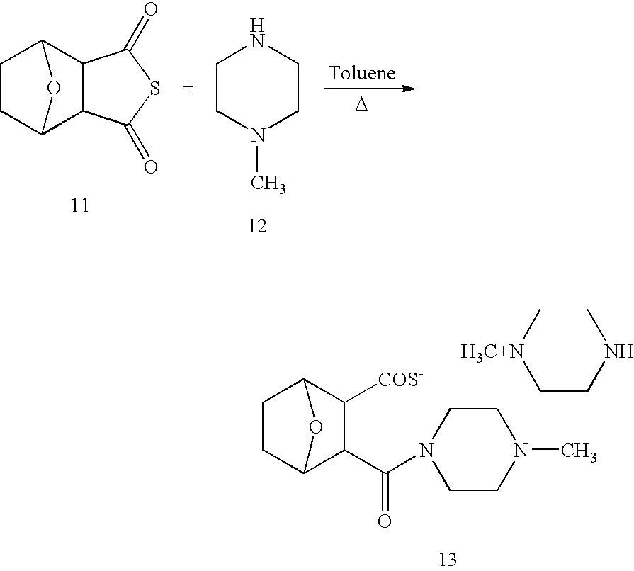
C1C2C(C(=O)N3CCN(C)CC3)C([COS-])C(C1)O2.CNCC[H3C+N]C.C1C2C3C(C(C1)O2)C(=O)SC3=O.C1N(C)CCNC1.[D]
